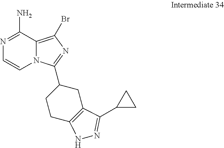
C1(N)=NC=CN2C1=C(Br)N=C2C1CCC2=C(C1)C(C1CC1)=NN2
